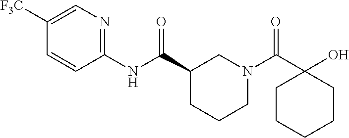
C1(NC(C2CCCN(C(C3(O)CCCCC3)=O)C2)=O)=NC=C([F3C])C=C1
